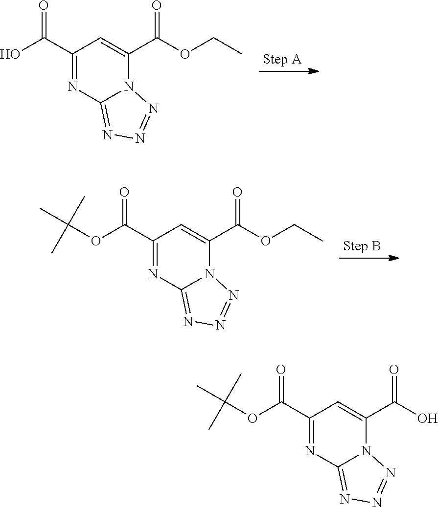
C1(C(O)=O)=NC2=NN=NN2C(C(OCC)=O)=C1.C1(C(OC(C)(C)C)=O)=NC2=NN=NN2C(C(OCC)=O)=C1.C1(C(OC(C)(C)C)=O)=NC2=NN=NN2C(C(O)=O)=C1
